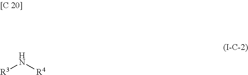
N([R3])[R4]
